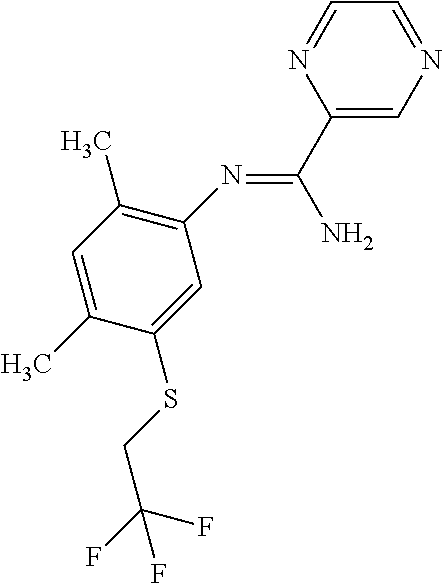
C1(N=C(C2=CN=CC=N2)N)=C(C)C=C(C)C(SCC(F)(F)F)=C1
